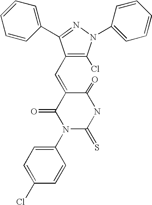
N1C(=O)C(=CC2=C(Cl)N(C3=CC=CC=C3)N=C2C2=CC=CC=C2)C(=O)N(C2=CC=C(Cl)C=C2)C1=S
